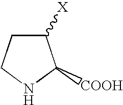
C1([X])CCNC1[COOH]
